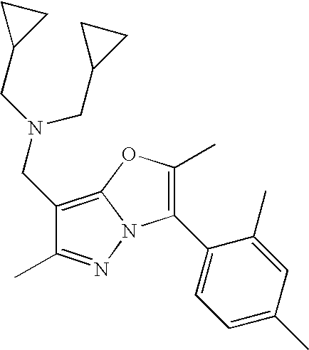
C1(CN(CC2CC2)CC2CC2)=C2N(N=C1C)C(C1=CC=C(C)C=C1C)=C(C)O2
